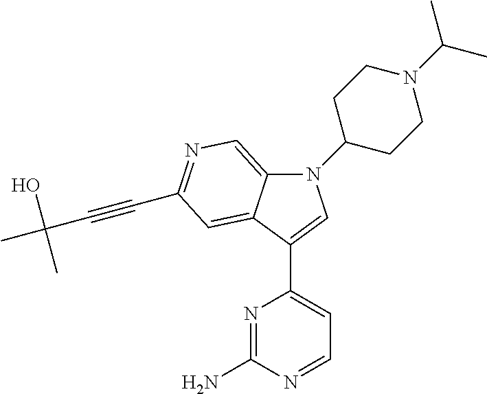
N1(C2CCN(C(C)C)CC2)C2=CN=C(C#CC(C)(O)C)C=C2C(C2=CC=NC(N)=N2)=C1
